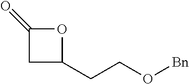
C1(=O)CC(CCO[Bn])O1
